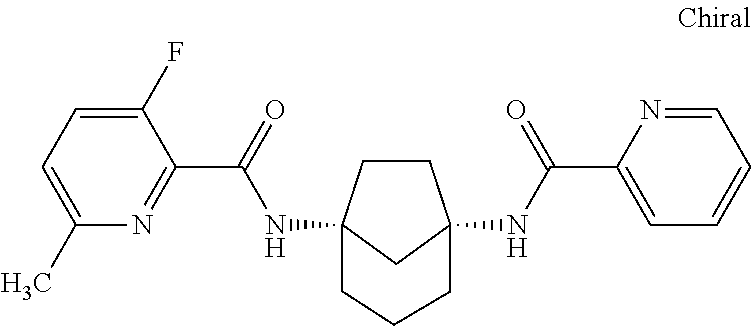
C1CC2(NC(C3=NC(C)=CC=C3F)=O)CC1(NC(C1=CC=CC=N1)=O)CCC2
